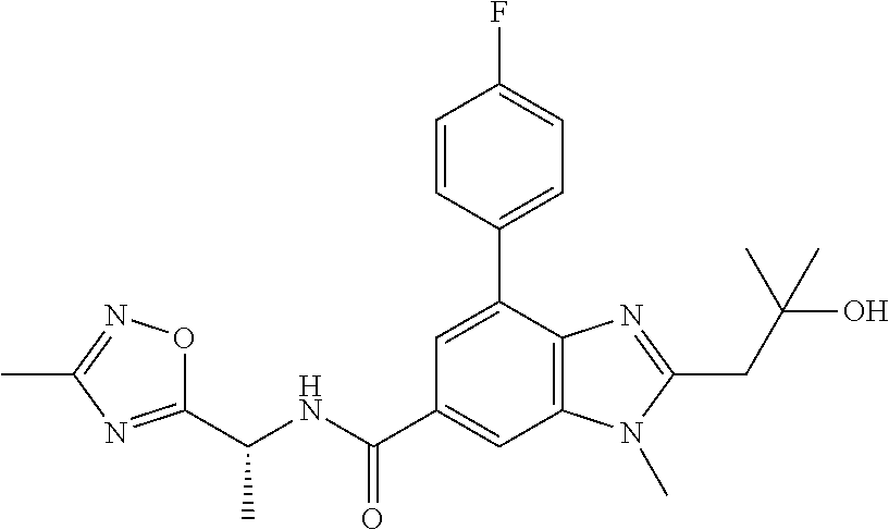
C1(C(NC(C2=NC(C)=NO2)C)=O)=CC2=C(C(C3=CC=C(F)C=C3)=C1)N=C(CC(O)(C)C)N2C
